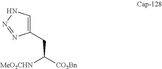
[MeO2CHN]C([CO2Bn])CC1=CNN=N1
